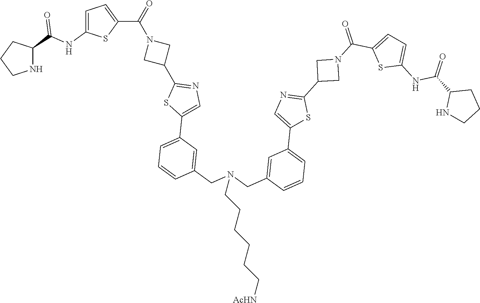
N1C(C(NC2=CC=C(C(=O)N3CC(C4=NC=C(C5=CC=CC(CN(CC6=CC(C7=CN=C(C8CN(C(=O)C9=CC=C(NC(C%10NCCC%10)=O)S9)C8)S7)=CC=C6)CCCCCC[AcHN])=C5)S4)C3)S2)=O)CCC1
